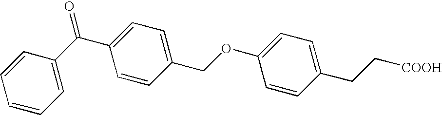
C1(CC[COOH])=CC=C(OCC2=CC=C(C(C3=CC=CC=C3)=O)C=C2)C=C1
